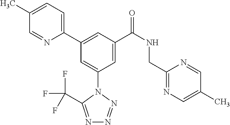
C1(C)=CC=C(C2=CC(C(NCC3=NC=C(C)C=N3)=O)=CC(N3C(C(F)(F)F)=NN=N3)=C2)N=C1
